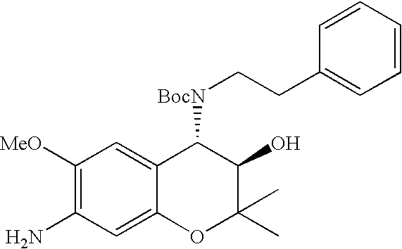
C1([MeO])=C(N)C=C2C(=C1)C([BocN]CCC1=CC=CC=C1)C(O)C(C)(C)O2
